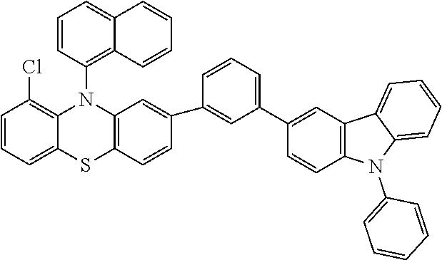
C1(C2=CC(C3=CC4=C(C=C3)N(C3=CC=CC=C3)C3=CC=CC=C43)=CC=C2)=CC2=C(C=C1)SC1=CC=CC(Cl)=C1N2C1=C2C(=CC=C1)C=CC=C2
